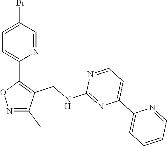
C1=C(Br)C=NC(C2=C(CNC3=NC(C4=CC=CC=N4)=CC=N3)C(C)=NO2)=C1
